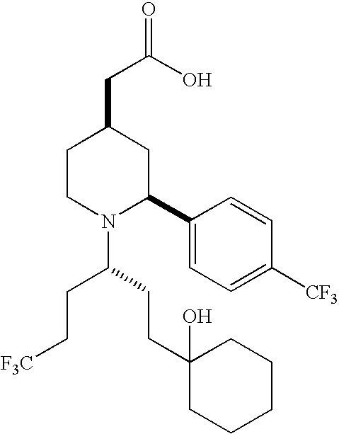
C1CN(C(CCC2(O)CCCCC2)CC[F3C])C(C2=CC=C([CF3])C=C2)CC1CC(O)=O
